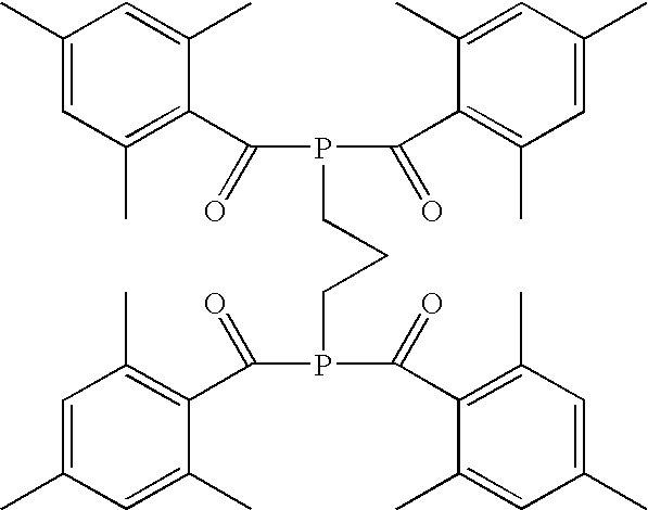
C1(C)=CC(C)=C(C(P(C(C2=C(C)C=C(C)C=C2C)=O)CCCP(C(=O)C2=C(C)C=C(C)C=C2C)C(C2=C(C)C=C(C)C=C2C)=O)=O)C(C)=C1
